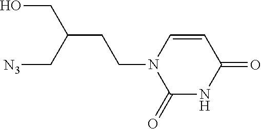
OCC(C[N3])CCN1C(=O)NC(=O)C=C1
